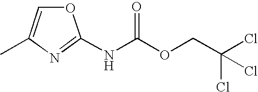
N(C(OCC(Cl)(Cl)Cl)=O)C1=NC(C)=CO1
